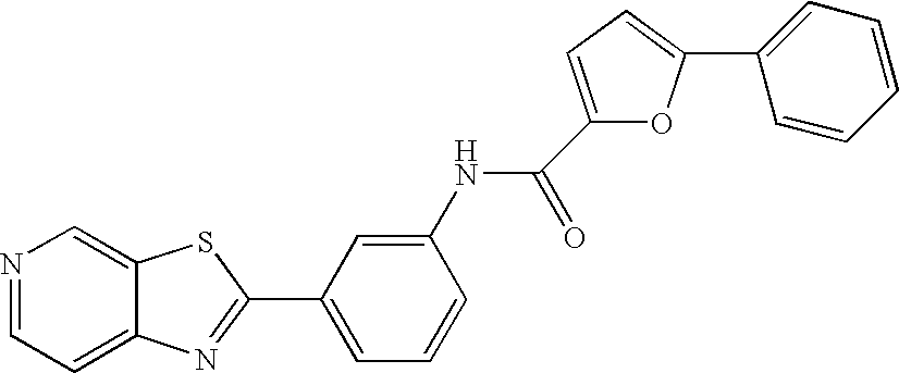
N1=CC=C2C(=C1)SC(C1=CC=CC(NC(=O)C3=CC=C(C4=CC=CC=C4)O3)=C1)=N2
